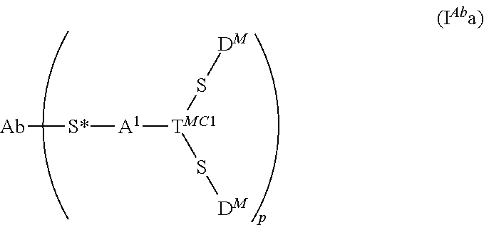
[Ab][S*][A1][TMC1](S[DM])S[DM]
